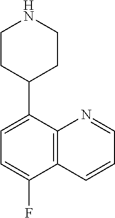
C1=C(C2CCNCC2)C2=C(C=CC=N2)C(F)=C1
